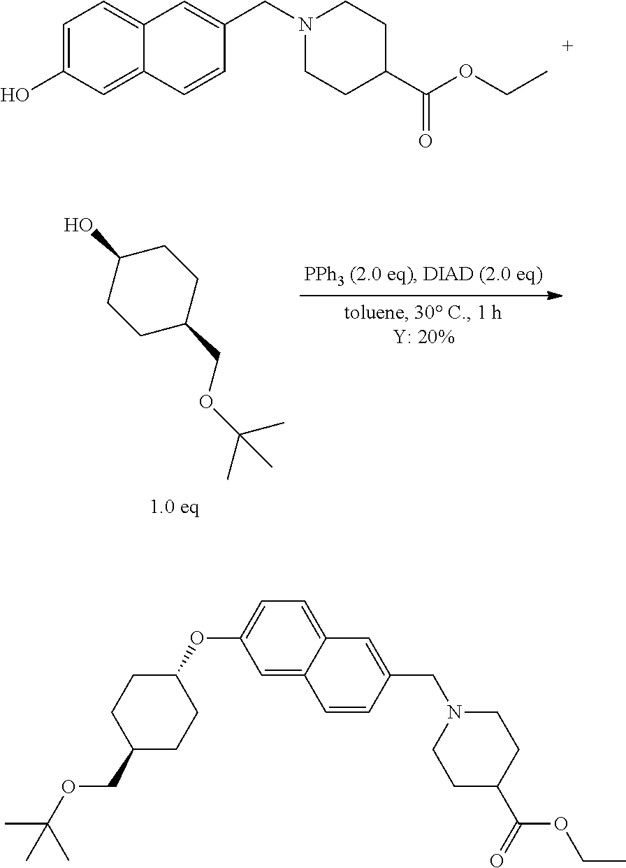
C12=CC(O)=CC=C1C=C(CN1CCC(C(OCC)=O)CC1)C=C2.C1C(O)CCC(COC(C)(C)C)C1.C1=C2C(=CC=C1OC1CCC(COC(C)(C)C)CC1)C=C(CN1CCC(C(=O)OCC)CC1)C=C2
